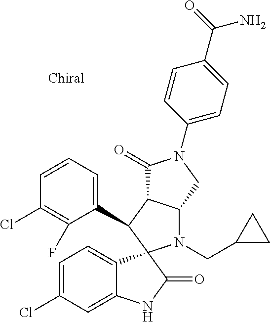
C1(C2C3C(N(CC4CC4)C24C2=CC=C(Cl)C=C2NC4=O)CN(C2=CC=C(C(=O)N)C=C2)C3=O)=CC=CC(Cl)=C1F
